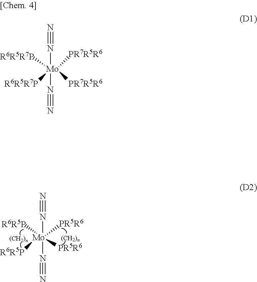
[Mo]([PR5R6])([PR5R6])([R6R5P])(N#N)(N#N)[R6R5P].[Mo](N#N)([R6R5R7P])(N#N)([PR7R5R6])([R6R5R7P])[PR7R5R6]
